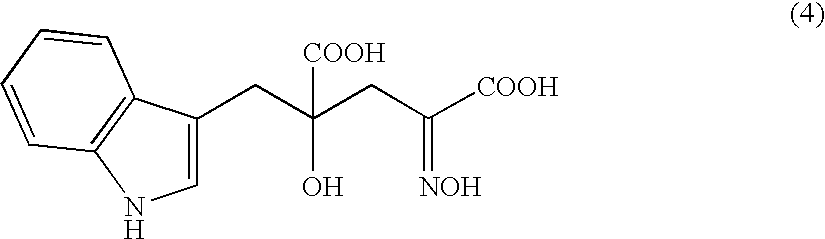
C1=C(CC(CC([COOH])=[NOH])([COOH])O)C2=C(N1)C=CC=C2
